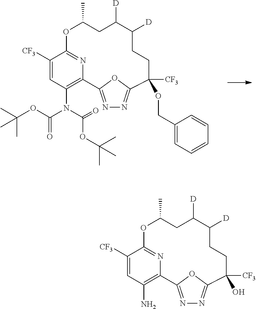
N1=C2OC(=N1)C(O)([CF3])CCC([D])C([D])CC(C)OC1=NC2=C(N)C=C1[CF3].N1=C2OC(=N1)C(OCC1=CC=CC=C1)([CF3])CCC([D])C([D])CC(C)OC1=NC2=C(N(C(=O)OC(C)(C)C)C(=O)OC(C)(C)C)C=C1[CF3]
